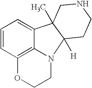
C12=C3N(CCO1)C1([H])C(C)(C3=CC=C2)CNCC1
